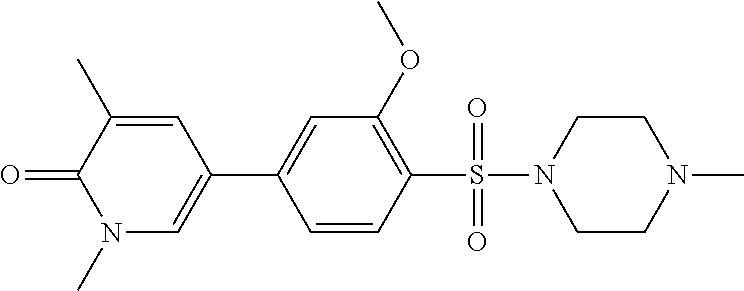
O=C1C(C)=CC(C2=CC(OC)=C(S(=O)(=O)N3CCN(C)CC3)C=C2)=CN1C
